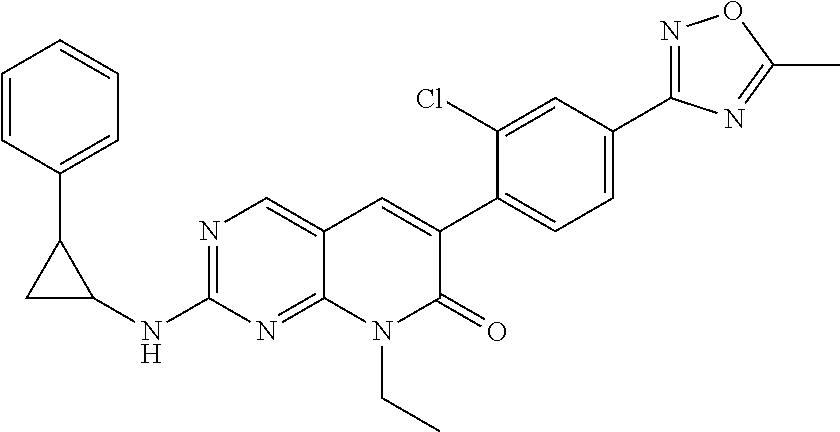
N1=C(C2=CC=C(C3=CC4=CN=C(NC5C(C6=CC=CC=C6)C5)N=C4N(CC)C3=O)C(Cl)=C2)N=C(C)O1
